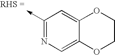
C1(->C)=NC=C2C(=C1)OCCO2
